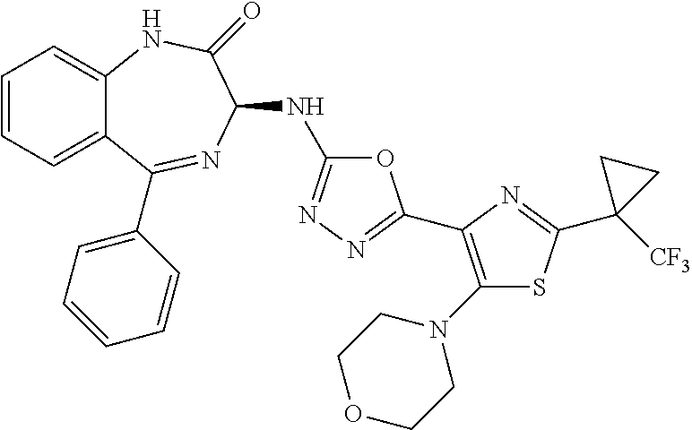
C1=CC=C2C(=C1)NC(=O)C(NC1=NN=C(C3=C(N4CCOCC4)SC(C4([CF3])CC4)=N3)O1)N=C2C1=CC=CC=C1
